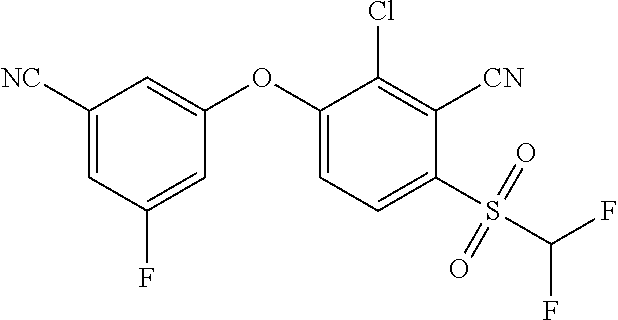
C1(OC2=CC=C(S(C(F)F)(=O)=O)C([CN])=C2Cl)=CC([NC])=CC(F)=C1
